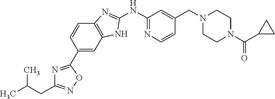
C12=C(C=CC(C3=NC(CC(C)C)=NO3)=C1)N=C(NC1=NC=CC(CN3CCN(C(=O)C4CC4)CC3)=C1)N2
